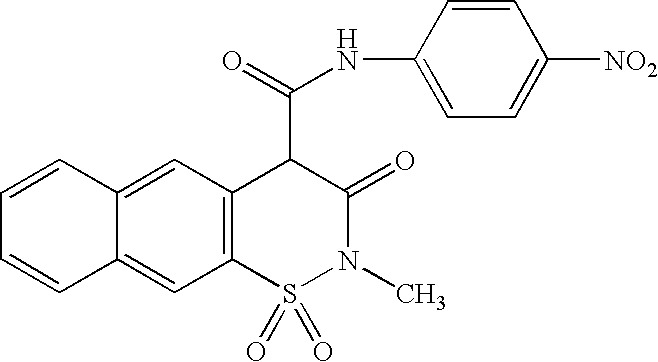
C1=CC2=CC3=C(C=C2C=C1)S(=O)(=O)N(C)C(=O)C3C(NC1=CC=C([NO2])C=C1)=O
